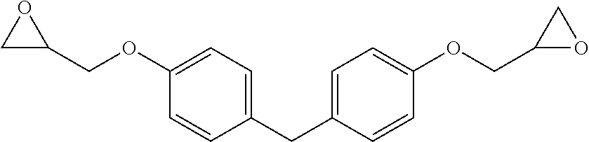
C1(OCC2CO2)=CC=C(CC2=CC=C(OCC3OC3)C=C2)C=C1
